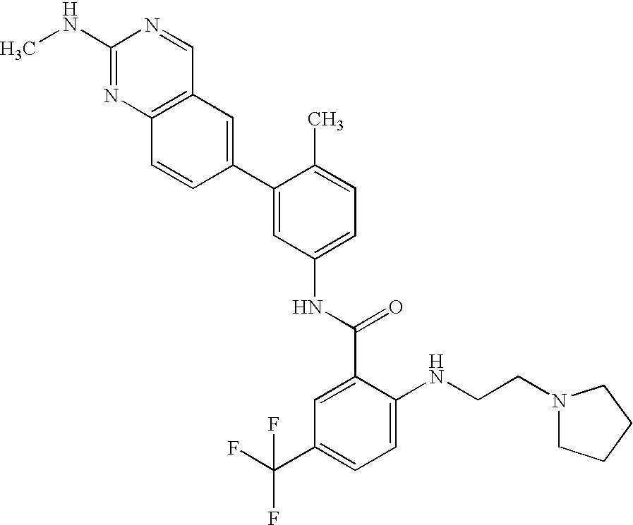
N(C1=NC2=C(C=N1)C=C(C1=CC(NC(C3=CC(C(F)(F)F)=CC=C3NCCN3CCCC3)=O)=CC=C1C)C=C2)C
